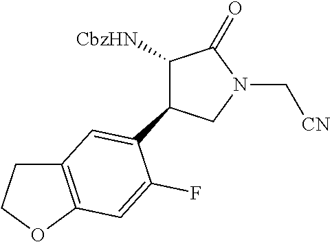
C1(C2=CC3=C(OCC3)C=C2F)C([CbzHN])C(=O)N(C[CN])C1
